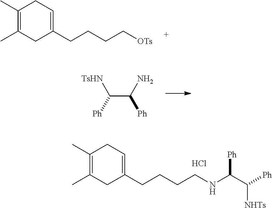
C1(C)=C(C)CC(CCCCNC(C([Ph])[NHTs])[Ph])=CC1.Cl.C1(C)=C(C)CC(CCCC[OTs])=CC1.[TsHN]C(C(N)[Ph])[Ph]
